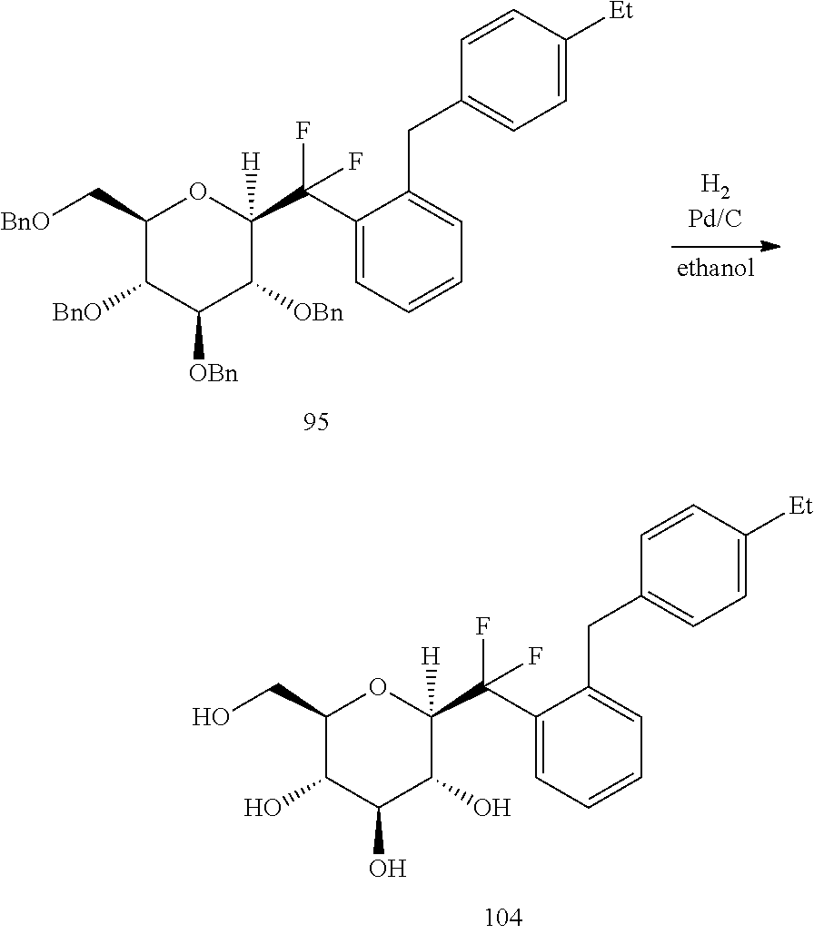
C1(C[BnO])C([BnO])C([OBn])C([OBn])C(C(C2=CC=CC=C2CC2=CC=C([Et])C=C2)(F)F)([H])O1.C1(CO)C(O)C(O)C(O)C(C(C2=CC=CC=C2CC2=CC=C([Et])C=C2)(F)F)([H])O1
